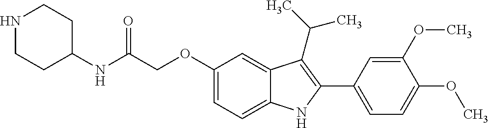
C(C(NC1CCNCC1)=O)OC1=CC=C2C(=C1)C(C(C)C)=C(C1=CC=C(OC)C(OC)=C1)N2
